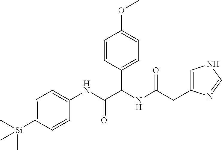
C1=C([Si](C)(C)C)C=CC(NC(C(NC(=O)CC2=CNC=N2)C2=CC=C(OC)C=C2)=O)=C1
